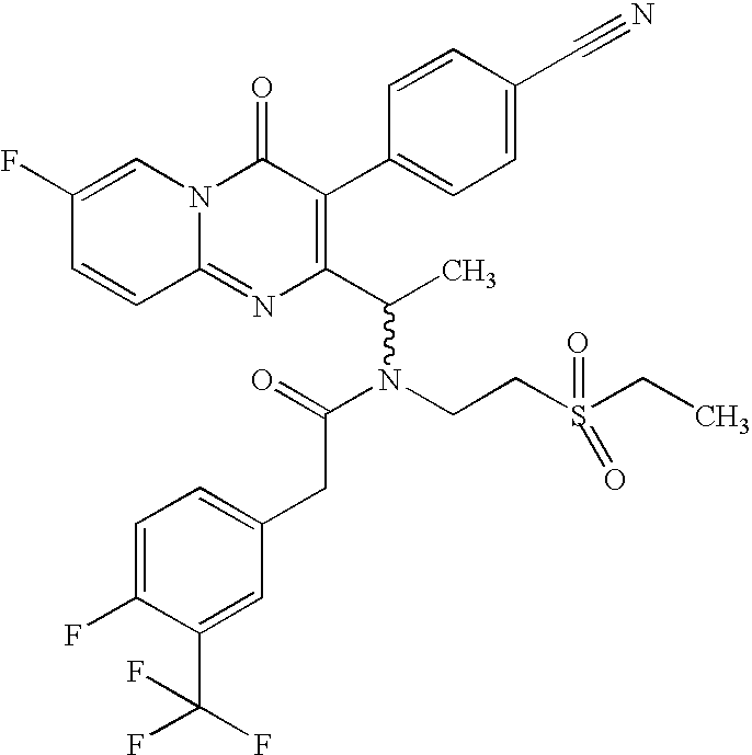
C12=NC(C(C)N(CCS(CC)(=O)=O)C(=O)CC3=CC=C(F)C(C(F)(F)F)=C3)=C(C3=CC=C(C#N)C=C3)C(=O)N1C=C(F)C=C2
